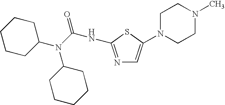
N(C1CCCCC1)(C(NC1=NC=C(N2CCN(C)CC2)S1)=O)C1CCCCC1
